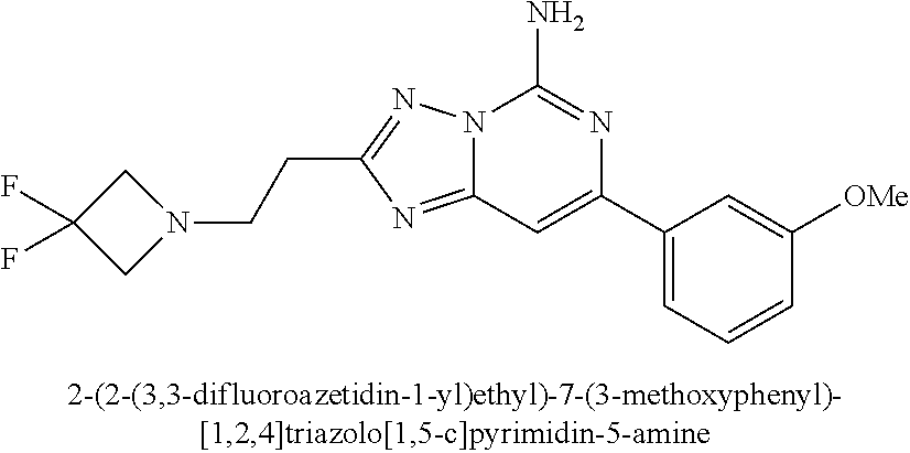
N12C(=NC(CCN3CC(F)(F)C3)=N1)C=C(C1=CC=CC([OMe])=C1)N=C2N
